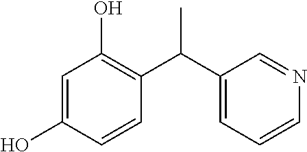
OC1=C(C(C2=CC=CN=C2)C)C=CC(O)=C1
